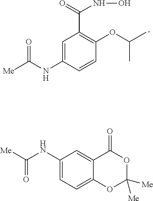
C1=C(NC([Me])=O)C=CC(OC(C)C)=C1C(NO)=O.C1(NC(=O)[Me])=CC=C2C(=C1)C(=O)OC([Me])([Me])O2
